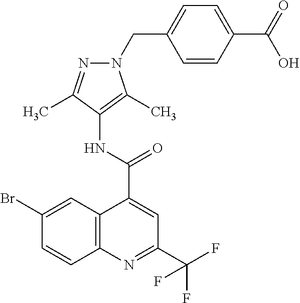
C1=CC(C(=O)O)=CC=C1CN1C(C)=C(NC(C2=CC(C(F)(F)F)=NC3=C2C=C(Br)C=C3)=O)C(C)=N1
